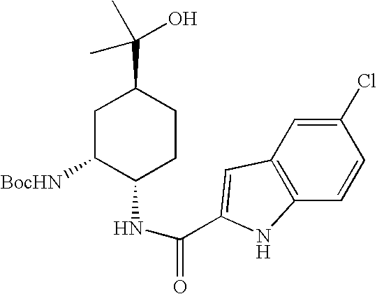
C1C([BocHN])C(NC(=O)C2=CC3=C(C=CC(Cl)=C3)N2)CCC1C(O)(C)C
